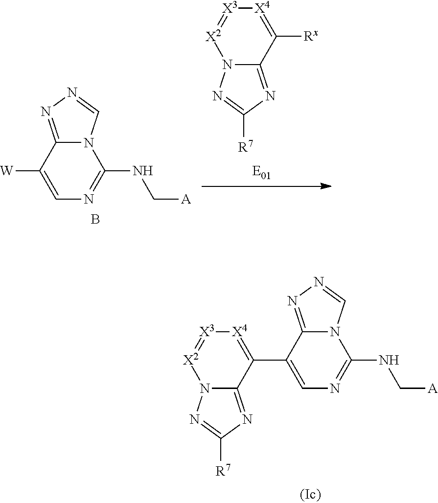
C12=NN=CN1C(NC[A])=NC=C2C1=[X4][X3]=[X2]N2C1=NC([R7])=N2.C12=NN=CN1C(NC[A])=NC=C2[W].B.[X4]1=C([Rx])C2=NC([R7])=NN2[X2]=[X3]1
